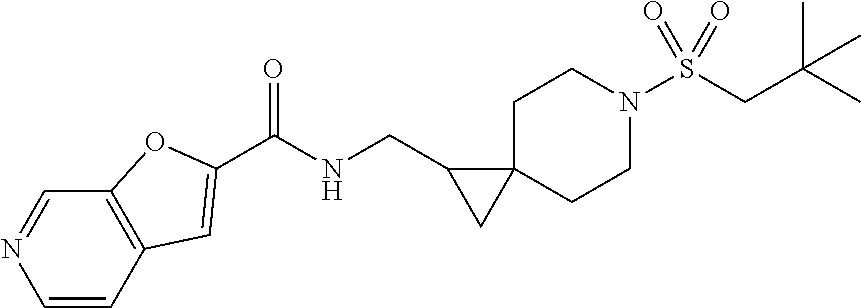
O=S(CC(C)(C)C)(N1CCC2(CC1)C(CNC(=O)C1=CC3=C(C=NC=C3)O1)C2)=O
